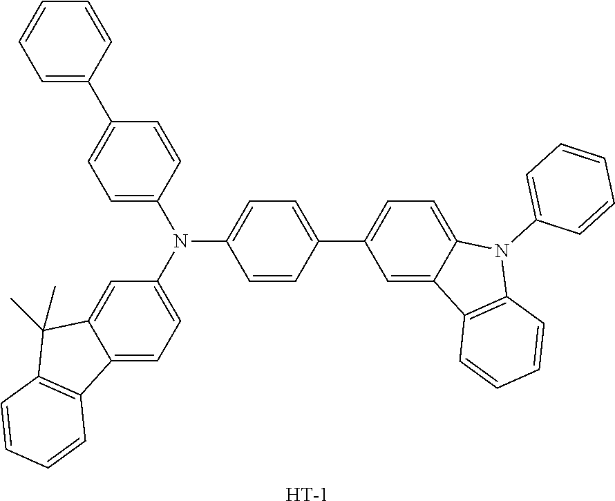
C1=C(N(C2=CC=C3C(=C2)C(C)(C)C2=C3C=CC=C2)C2=CC=C(C3=CC=CC=C3)C=C2)C=CC(C2=CC=C3C(=C2)C2=C(N3C3=CC=CC=C3)C=CC=C2)=C1.[H]
